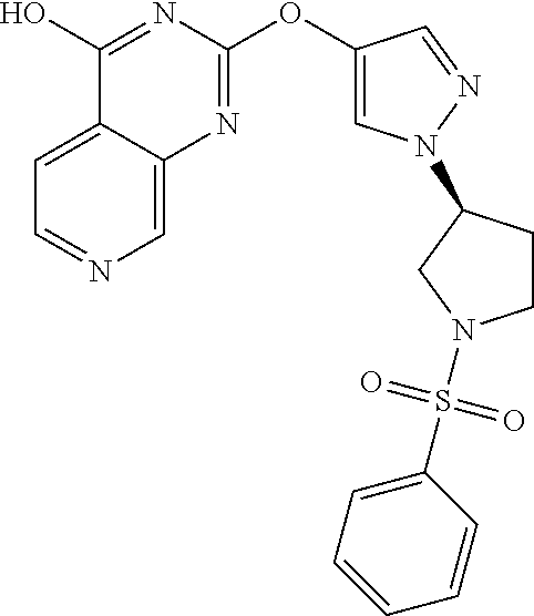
C1=C2C(=CC=N1)C(O)=NC(OC1=CN(C3CCN(S(C4=CC=CC=C4)(=O)=O)C3)N=C1)=N2
